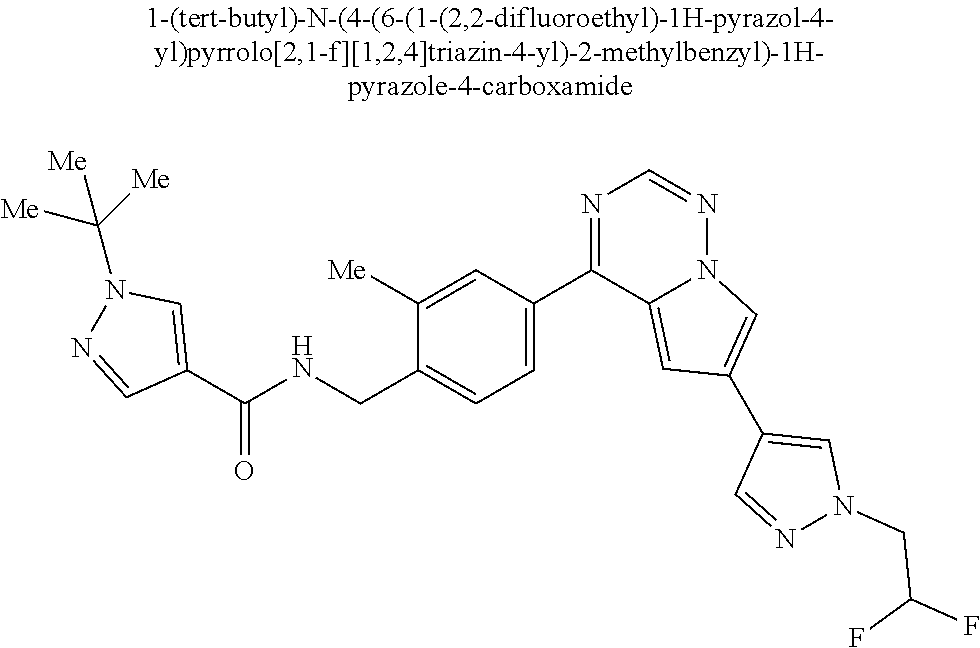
C1(C(NCC2=CC=C(C3=NC=NN4C3=CC(C3=CN(CC(F)F)N=C3)=C4)C=C2[Me])=O)=CN(C([Me])([Me])[Me])N=C1
